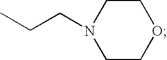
C1CN(CCC)CCO1
